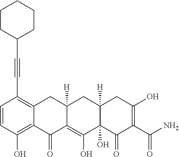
C1=CC(O)=C2C(=C1C#CC1CCCCC1)CC1([H])C(=C(O)C3(O)C([H])(C1)CC(O)=C(C(N)=O)C3=O)C2=O
